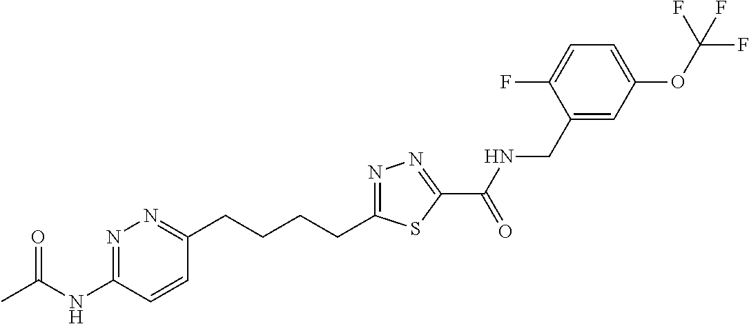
C1(CCCCC2=NN=C(C(=O)NCC3=CC(OC(F)(F)F)=CC=C3F)S2)=NN=C(NC(C)=O)C=C1
